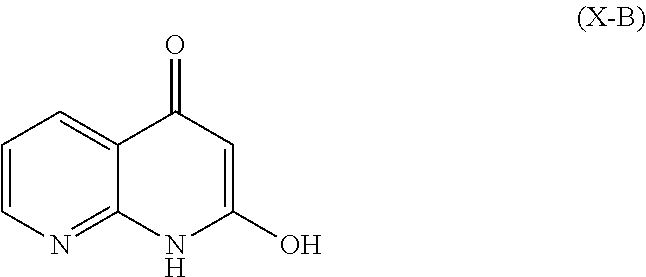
O=C1C=C(O)NC2=NC=CC=C12
